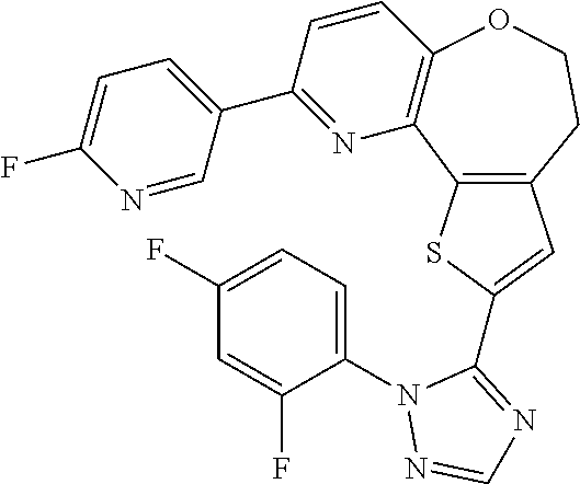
N1=CC(C2=NC3=C(C=C2)OCCC2=C3SC(C3=NC=NN3C3=CC=C(F)C=C3F)=C2)=CC=C1F
